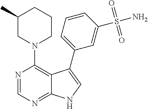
N1(C2=C3C(=NC=N2)NC=C3C2=CC=CC(S(N)(=O)=O)=C2)CCCC(C)C1
